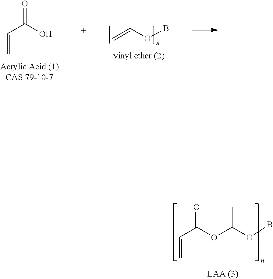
C=COB.C=CC(O)=O.C=CC(OC(OB)C)=O
